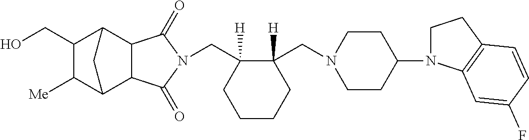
C(C1([H])C(CN2CCC(N3CCC4=C3C=C(F)C=C4)CC2)([H])CCCC1)N1C(=O)C2C3C([Me])C(CO)C(C2C1=O)C3
